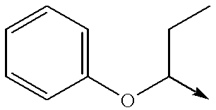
C1=CC=C(OC(->C)CC)C=C1
